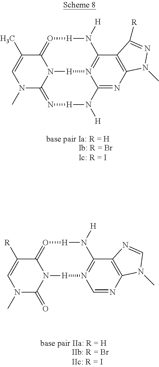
N1(C)C2=N[H]N([H])C3=NC4=C(C5=N3[H]N2C(=O[H]N5[H])C(C)=C1)C([R])=NN4C.N1(C)C(=O)N2C(=O[H]N([H])C3=N([H]2)C=NC2=C3N=CN2C)C([R])=C1
